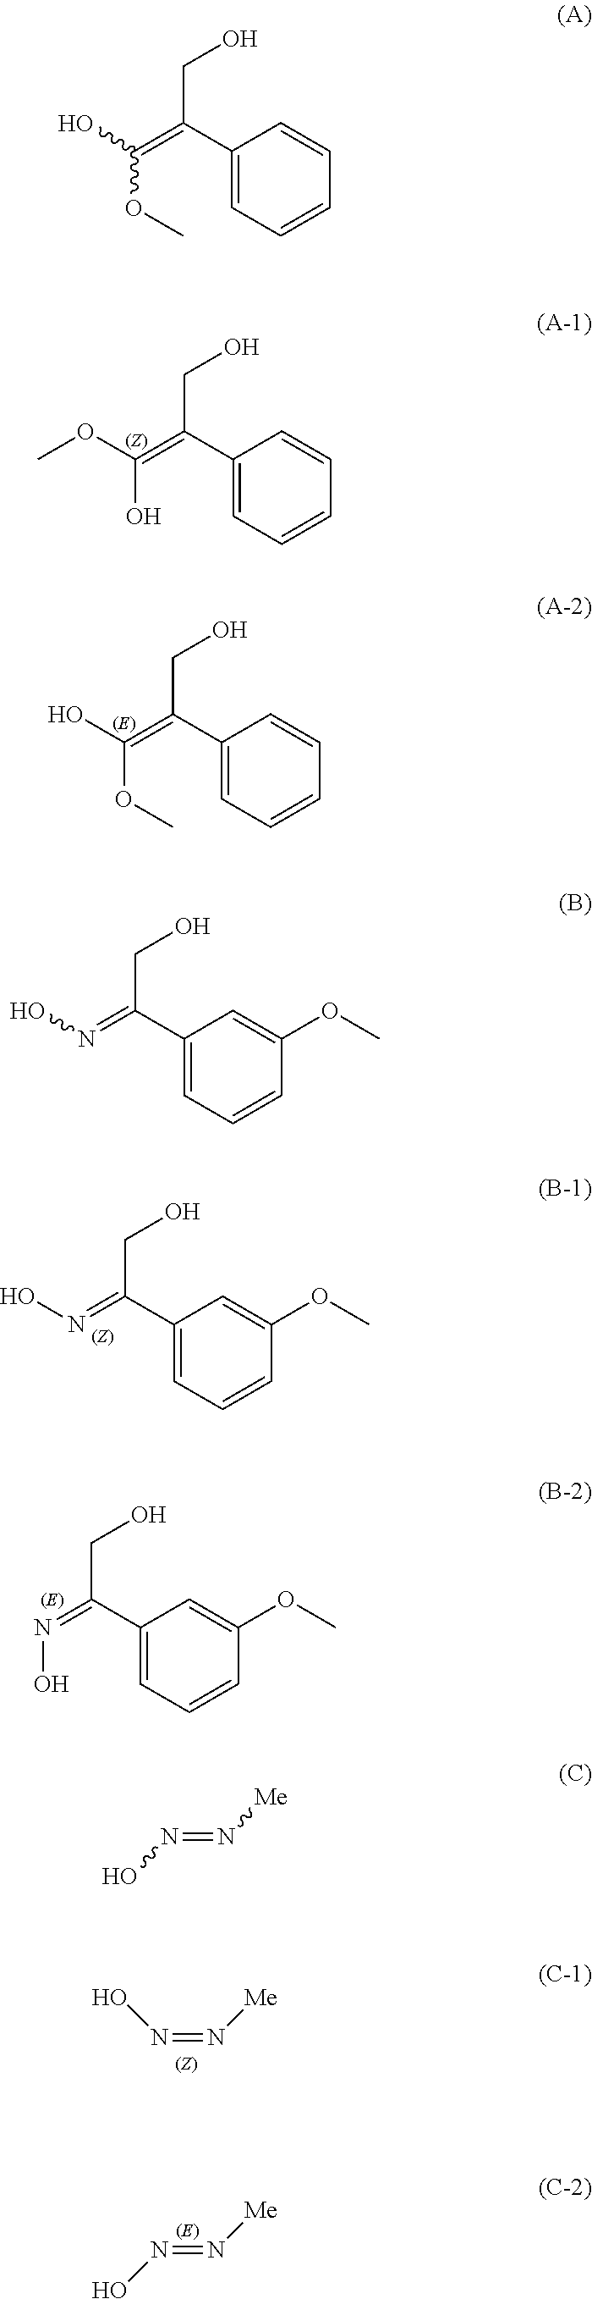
C1(C(=C(O)OC)CO)=CC=CC=C1.C1(C(=C(OC)O)CO)=CC=CC=C1.C1(C(=NO)CO)=CC=CC(OC)=C1.C1(C(=NO)CO)=CC=CC(OC)=C1.N(=N[Me])O.N(=N[Me])O.C1(C(=NO)CO)=CC=CC(OC)=C1.C1(C(=C(OC)O)CO)=CC=CC=C1.N(=N[Me])O
